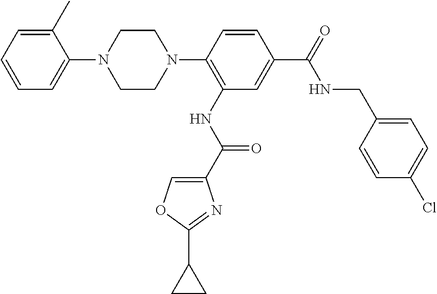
N1(C2=C(NC(C3=COC(C4CC4)=N3)=O)C=C(C(=O)NCC3=CC=C(Cl)C=C3)C=C2)CCN(C2=CC=CC=C2C)CC1
